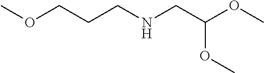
C(CNCC(OC)OC)COC
